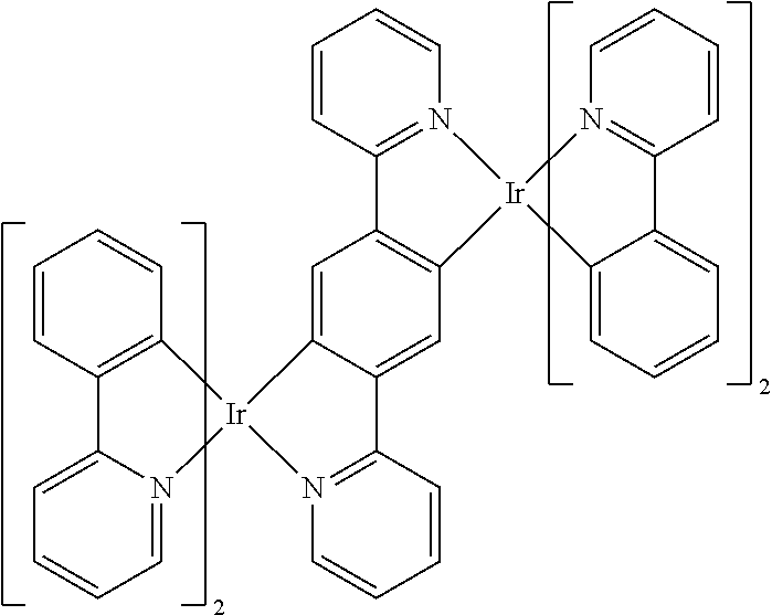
C12=C(C=CC=C1)[Ir]1(N3=CC=CC=C23)C2=CC3=C(C=C2C2=N1C=CC=C2)[Ir]1(N2=C3C=CC=C2)N2=C(C3=CC=CC=C31)C=CC=C2
